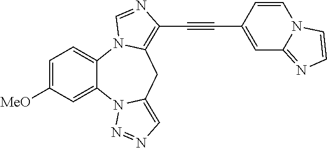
C1=C([MeO])C=C2C(=C1)N1C(=C(C#CC3=CC4=NC=CN4C=C3)N=C1)CC1=CN=NN21
